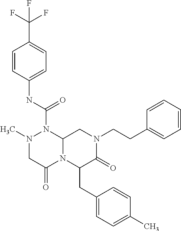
CN1CC(=O)N2C(N1C(=O)NC1=CC=C(C(F)(F)F)C=C1)CN(CCC1=CC=CC=C1)C(=O)C2CC1=CC=C(C)C=C1
